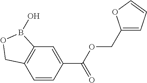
C12=C(C=CC(C(OCC3=CC=CO3)=O)=C1)COB2O
